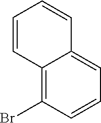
C12=C(Br)C=CC=C1C=CC=C2
